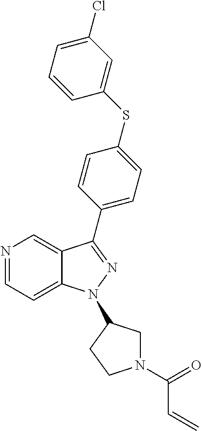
N1=CC=C2C(=C1)C(C1=CC=C(SC3=CC(Cl)=CC=C3)C=C1)=NN2C1CN(C(=O)C=C)CC1
